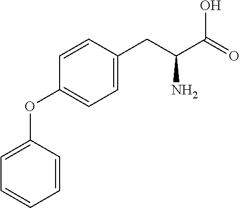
C1=CC(CC(C(=O)O)N)=CC=C1OC1=CC=CC=C1
